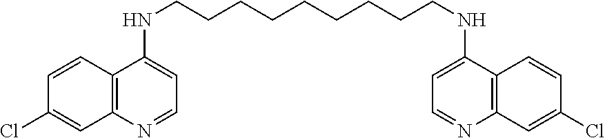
C1=CC2=C(C=C1Cl)N=CC=C2NCCCCCCCCCNC1=CC=NC2=C1C=CC(Cl)=C2
